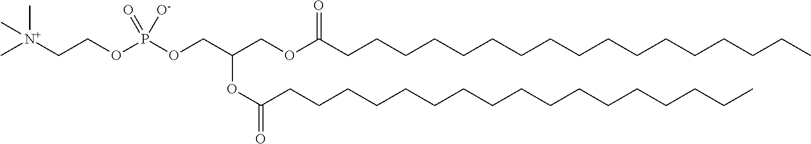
C(OC(CCCCCCCCCCCCCCCCC)=O)(COC(CCCCCCCCCCCCCCCCC)=O)COP(OCC[N+](C)(C)C)([O-])=O
